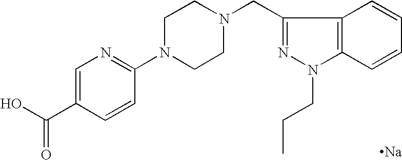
C1=C(C(O)=O)C=CC(N2CCN(CC3=NN(CCC)C4=C3C=CC=C4)CC2)=N1.[Na]
